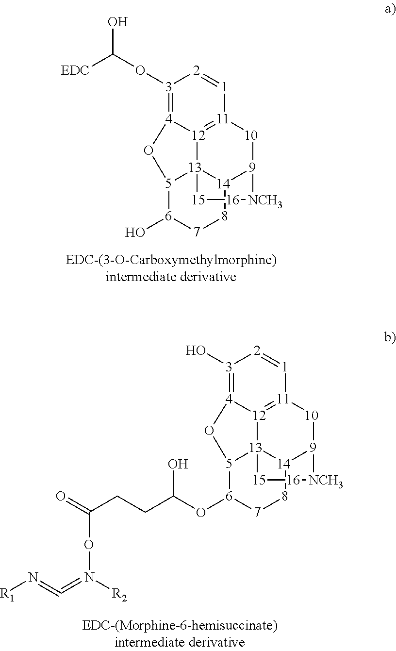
[3]1(OC(O)[EDC])=[4]2[12]3=[11]([1]=[2]1)[10][9]1[14]4[13]3([5]([6](O)[7][8]4)O2)[15][16][NCH3]1.[3]1(O)=[4]2[12]3=[11]([1]=[2]1)[10][9]1[14]4[13]3([5]([6](OC(CCC(=O)ON(=C=N[R1])[R2])O)[7][8]4)O2)[15][16][NCH3]1
